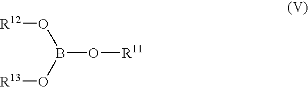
B(O[R11])(O[R13])O[R12]
